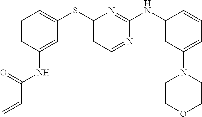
C1=CC=C(SC2=CC=NC(NC3=CC(N4CCOCC4)=CC=C3)=N2)C=C1NC(=O)C=C
